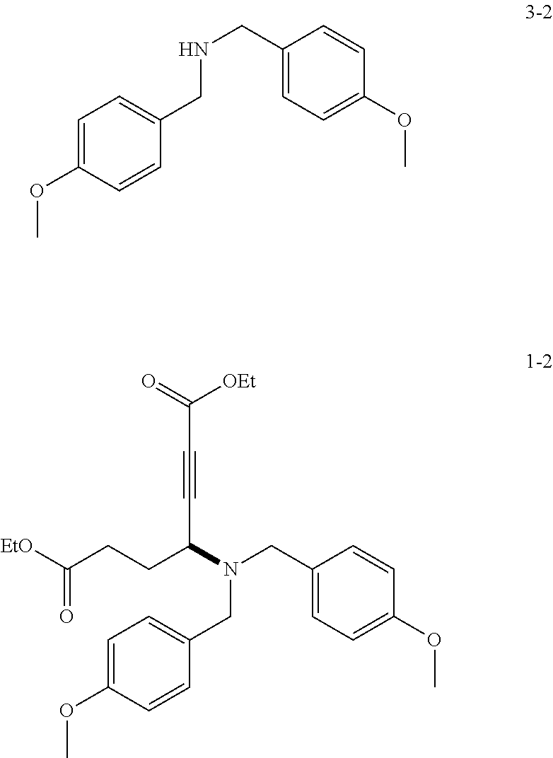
C1=C(OC)C=CC(CNCC2=CC=C(OC)C=C2)=C1.C1=C(OC)C=CC(CN(CC2=CC=C(OC)C=C2)C(CCC([EtO])=O)C#CC(=O)[OEt])=C1
